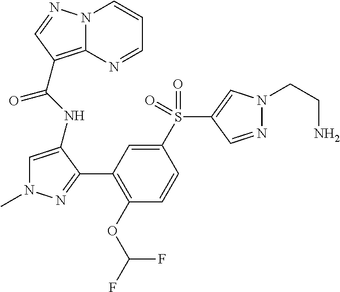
N12C(=C(C(NC3=CN(C)N=C3C3=C(OC(F)F)C=CC(S(C4=CN(CCN)N=C4)(=O)=O)=C3)=O)C=N1)N=CC=C2
